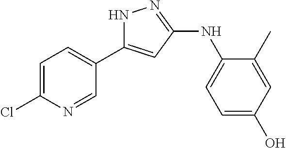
N1C(C2=CC=C(Cl)N=C2)=CC(NC2=CC=C(O)C=C2C)=N1
